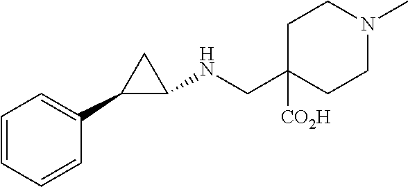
C1=CC=CC(C2C(NCC3([CO2H])CCN(C)CC3)C2)=C1
